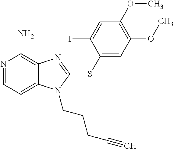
N1=CC=C2C(=C1N)N=C(SC1=CC(OC)=C(OC)C=C1I)N2CCCC#C
